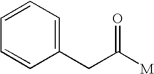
C(C1=CC=CC=C1)C([M])=O
